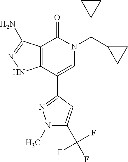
C12=C(C(C3=NN(C)C(C(F)(F)F)=C3)=CN(C(C3CC3)C3CC3)C1=O)NN=C2N
